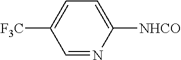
C1=C([NHCO])N=CC([F3C])=C1
